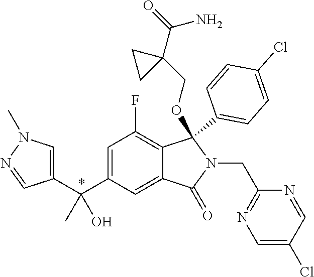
C1=C(C(C2=CN(C)N=C2)(C)O)C=C2C(=C1F)C(C1=CC=C(Cl)C=C1)(OCC1(C(N)=O)CC1)N(CC1=NC=C(Cl)C=N1)C2=O
